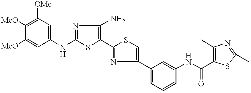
[MeO]C1=C([OMe])C=C(NC2=NC(N)=C(C3=NC(C4=CC=CC(NC(=O)C5=C(C)N=C(C)S5)=C4)=CS3)S2)C=C1[MeO]
